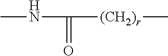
CNC([(CH2)r]C)=O
